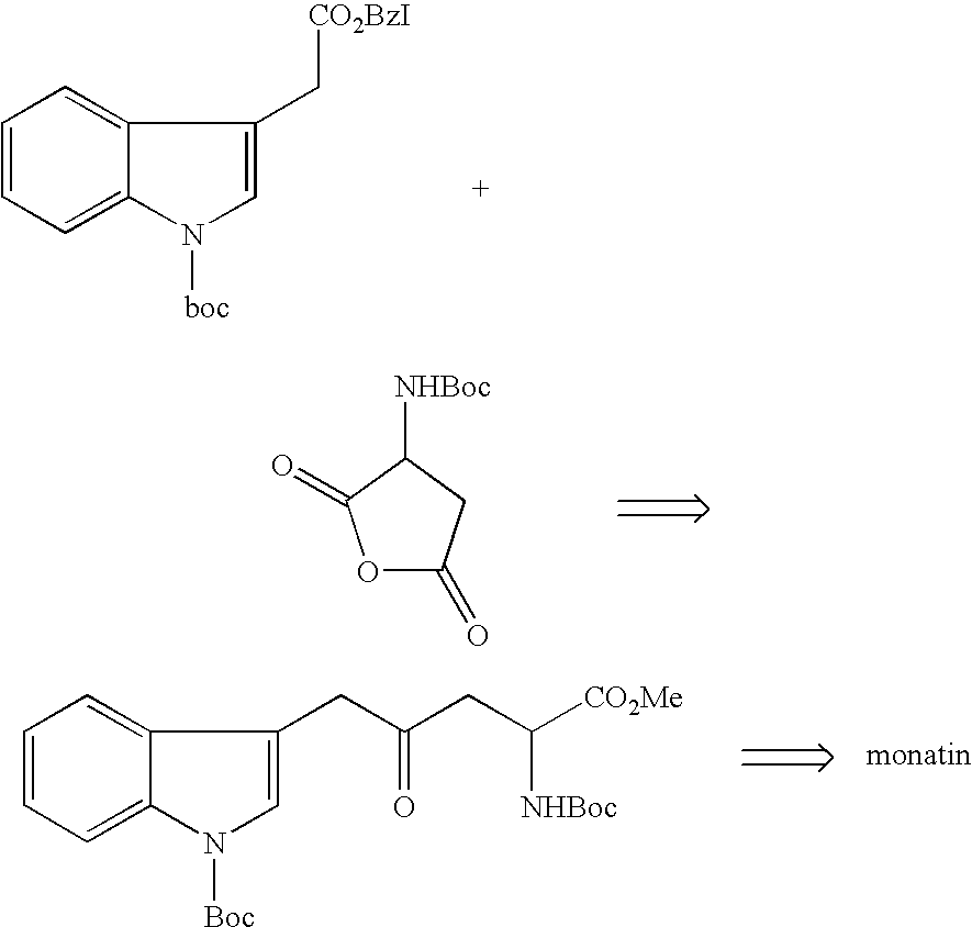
C1=C2C(=CC=C1)N([boc])C=C2C[CO2BzI].O1C(=O)CC([NHBoc])C1=O.C1=CC=C2C(=C1)C(CC(CC([CO2Me])[NHBoc])=O)=CN2[Boc]
